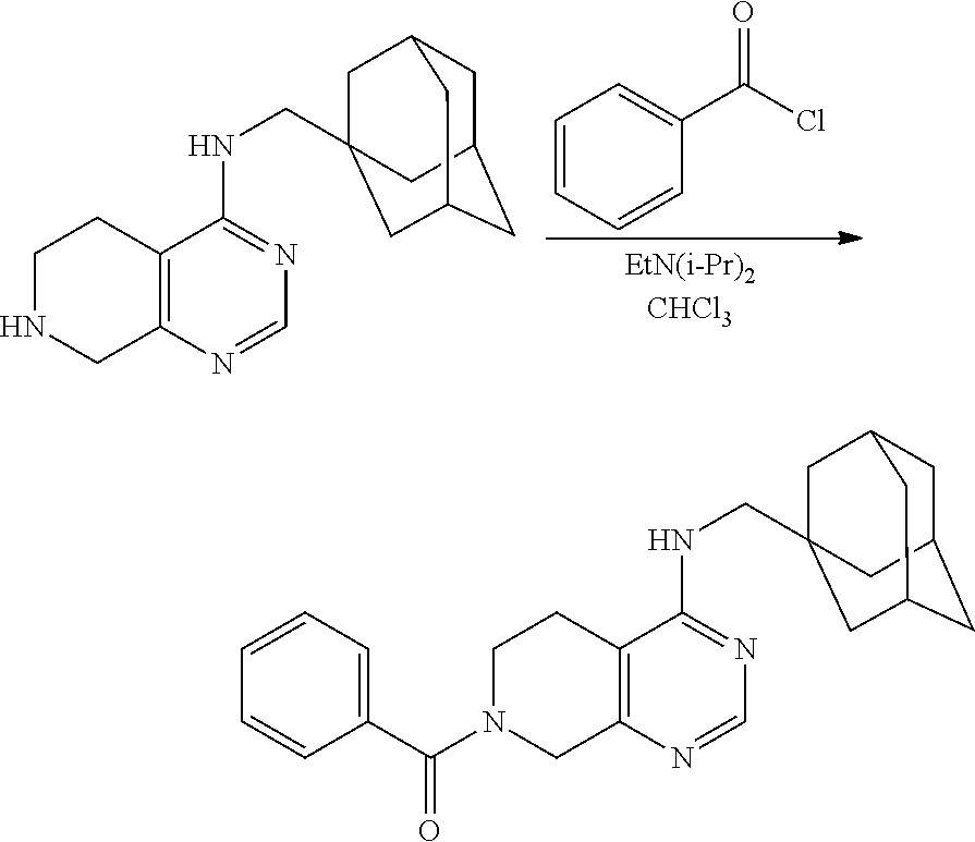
C1=CC=CC(C(=O)Cl)=C1.C1NCC2=C(C1)C(NCC13CC4CC(CC(C1)C4)C3)=NC=N2.C1N(C(=O)C2=CC=CC=C2)CC2=C(C1)C(NCC13CC4CC(CC(C1)C4)C3)=NC=N2
